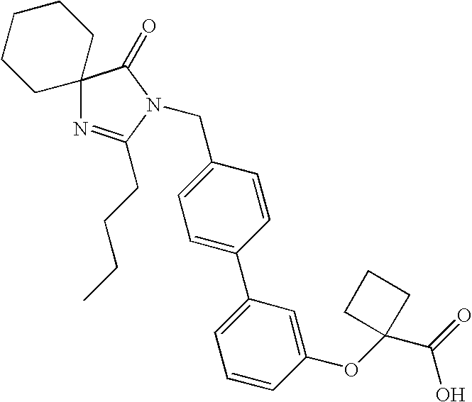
C12(N=C(CCCC)N(CC3=CC=C(C4=CC=CC(OC5(C(=O)O)CCC5)=C4)C=C3)C1=O)CCCCC2
